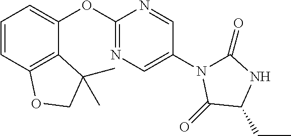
C1=CC2=C(C(OC3=NC=C(N4C(=O)NC(CC)C4=O)C=N3)=C1)C(C)(C)CO2
